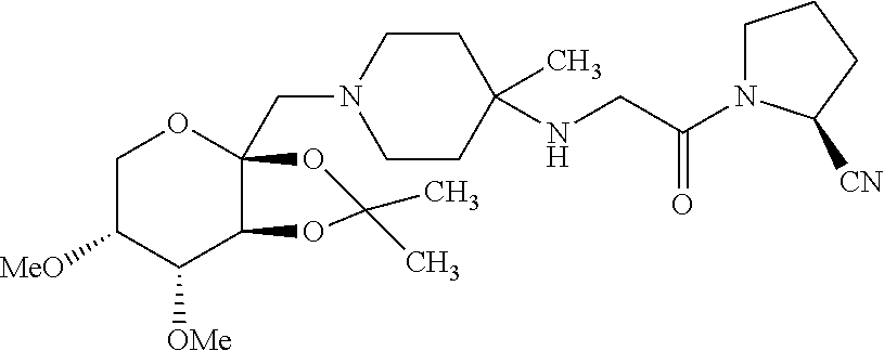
C1CN(CC23C(C([OMe])C([MeO])CO2)OC(C)(C)O3)CCC1(NCC(N1CCCC1[CN])=O)C
